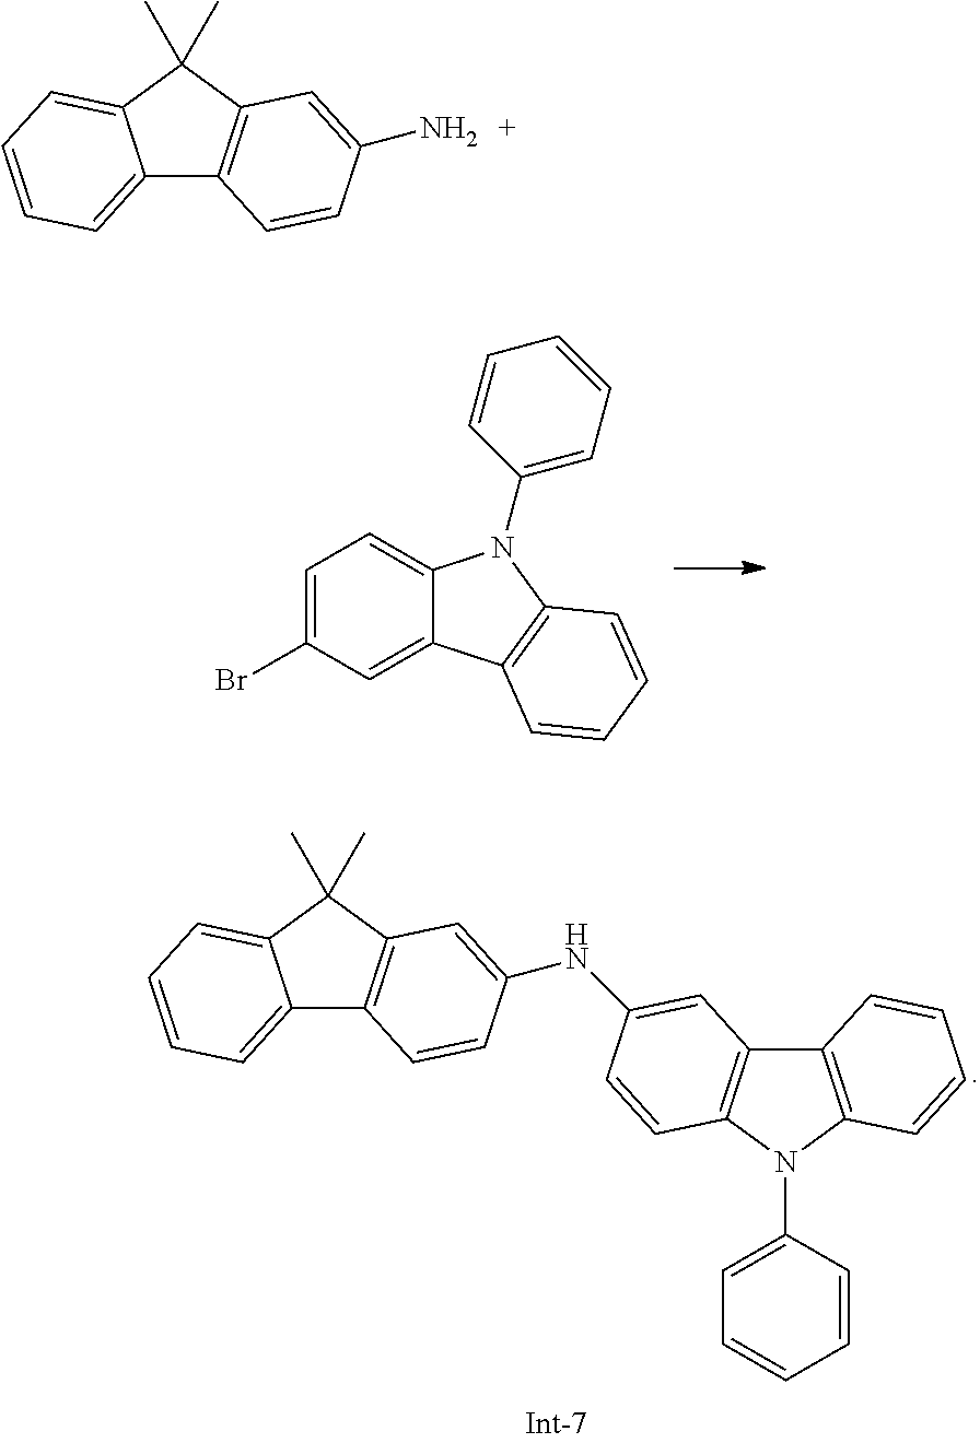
C12=CC=C(Br)C=C1C1=C(N2C2=CC=CC=C2)C=CC=C1.C12=CC=CC=C1C(C)(C)C1=C2C=CC(NC2=CC3=C(N(C4=CC=CC=C4)C4=C3C=CC=C4)C=C2)=C1.C12=CC=CC=C1C(C)(C)C1=C2C=CC(N)=C1
